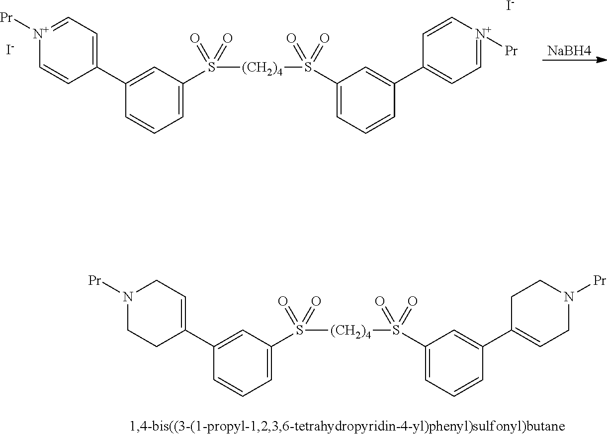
[NaBH4].C1=C(C2=CC=[N+]([Pr])C=C2)C=CC=C1S([(CH2)4]S(C1=CC=CC(C2=CC=[N+]([Pr])C=C2)=C1)(=O)=O)(=O)=O.[I-].[I-].C1=C(C2=CCN([Pr])CC2)C=CC=C1S([(CH2)4]S(C1=CC=CC(C2=CCN([Pr])CC2)=C1)(=O)=O)(=O)=O
